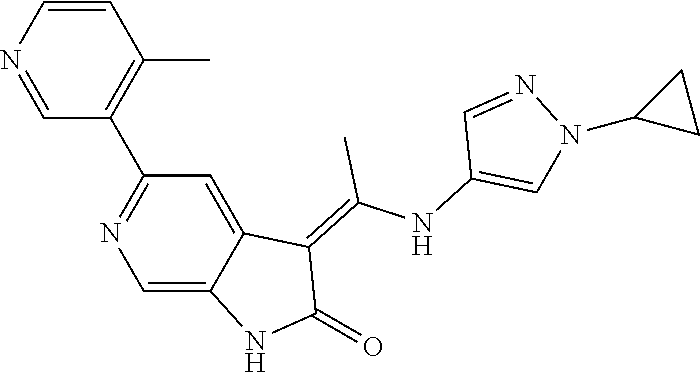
C1=CN=CC(C2=NC=C3C(=C2)C(=C(NC2=CN(C4CC4)N=C2)C)C(=O)N3)=C1C
